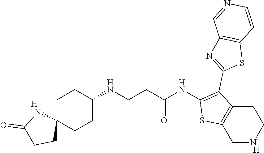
C1NCCC2=C1SC(NC(CCNC1CCC3(CC1)NC(=O)CC3)=O)=C2C1=NC2=C(S1)C=CN=C2.[H].[H]
